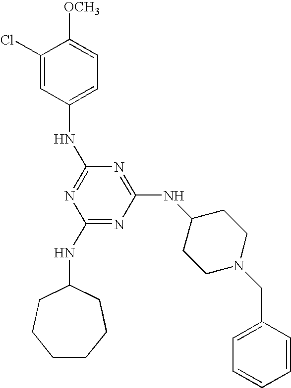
C1(NC2CCCCCC2)=NC(NC2CCN(CC3=CC=CC=C3)CC2)=NC(NC2=CC=C([OCH3])C(Cl)=C2)=N1
